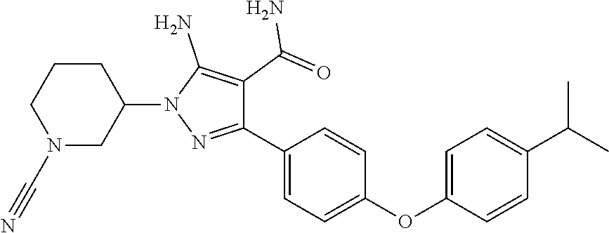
C1=C(OC2=CC=C(C3=NN(C4CN(C#N)CCC4)C(N)=C3C(=O)N)C=C2)C=CC(C(C)C)=C1
